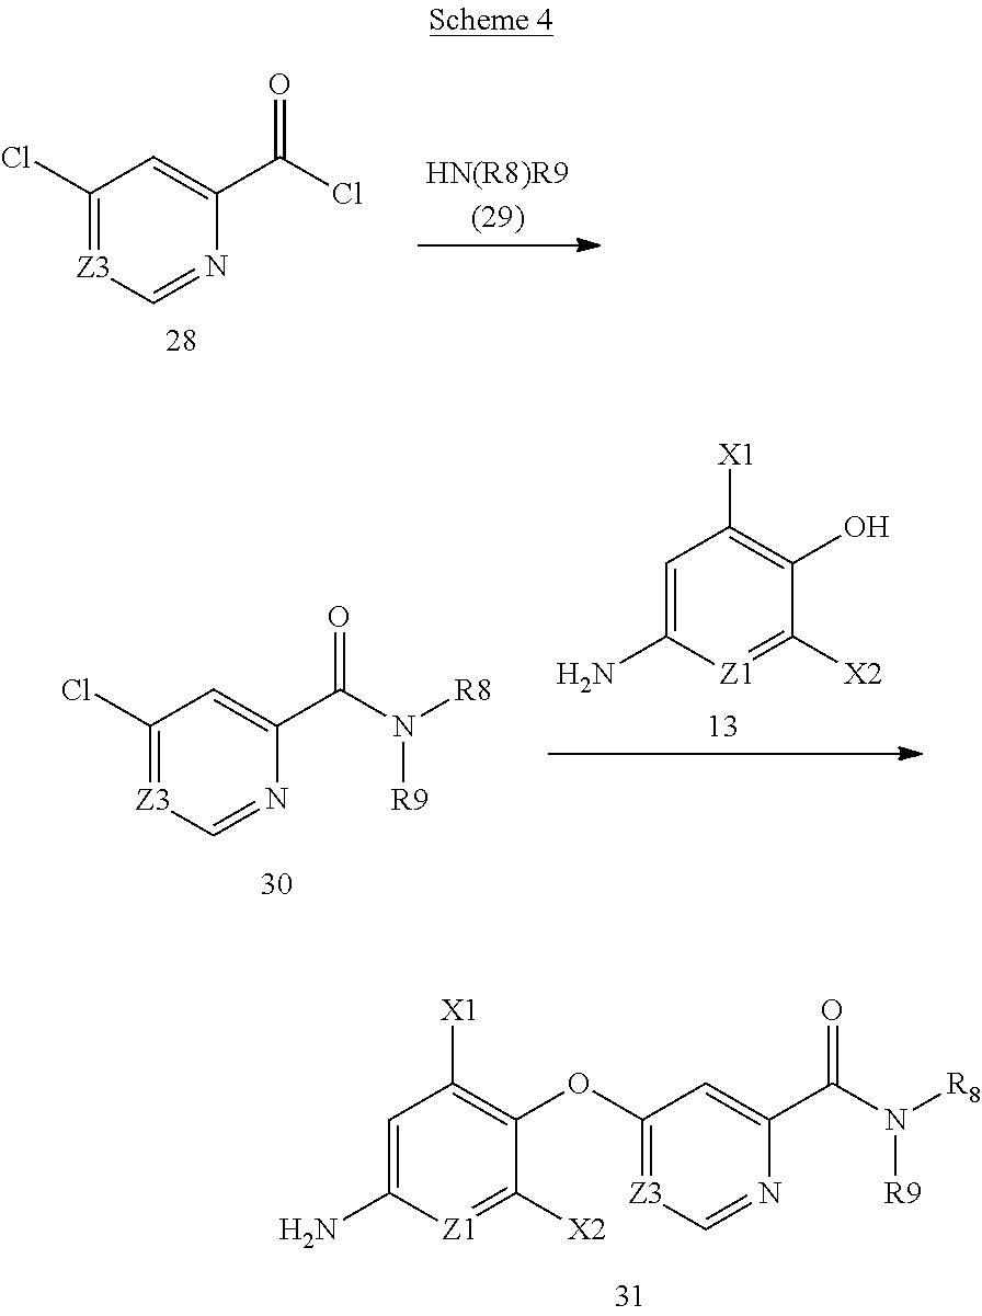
C1(OC2=C([X1])C=C(N)[Z1]=C2[X2])=[Z3]C=NC(C(N([R8])[R9])=O)=C1.C1(Cl)=[Z3]C=NC(C(Cl)=O)=C1.[HN(R8)R9].C1(Cl)=[Z3]C=NC(C(N([R8])[R9])=O)=C1.C1=C(N)[Z1]=C([X2])C(O)=C1[X1]
